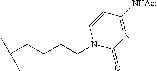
C(CCCC(C)C)N1C=CC([NHAc])=NC1=O
